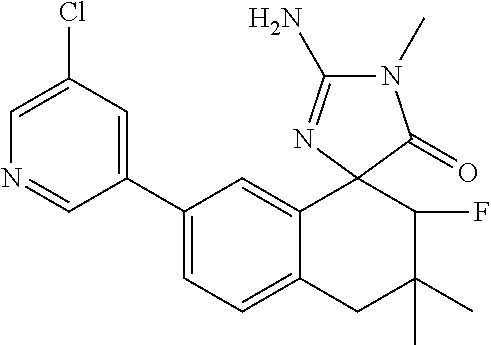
C1(C2=CC=C3C(=C2)C2(C(F)C(C)(C)C3)C(=O)N(C)C(N)=N2)=CC(Cl)=CN=C1
